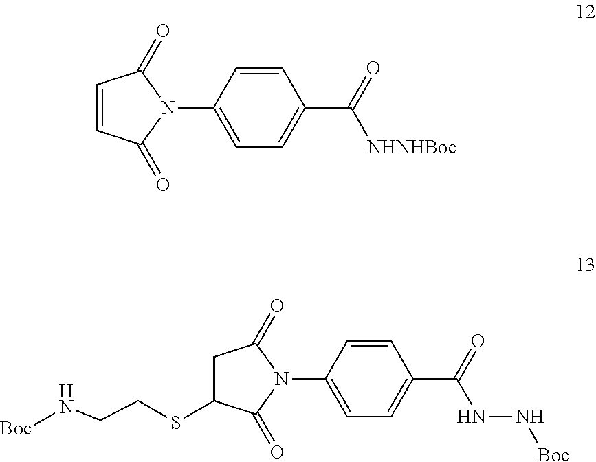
C1=C(N2C(=O)C=CC2=O)C=CC(C(=O)[NHNHBoc])=C1.C1=C(N2C(=O)C(SCCN[Boc])CC2=O)C=CC(C(=O)NN[Boc])=C1
